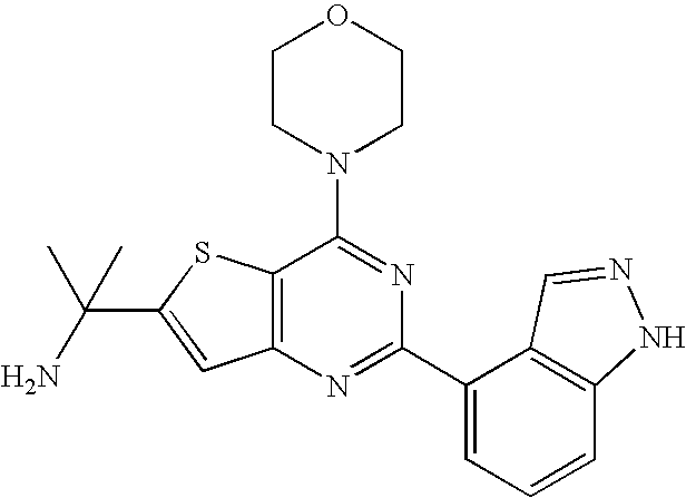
C1CN(C2=NC(C3=CC=CC4=C3C=NN4)=NC3=C2SC(C(N)(C)C)=C3)CCO1
